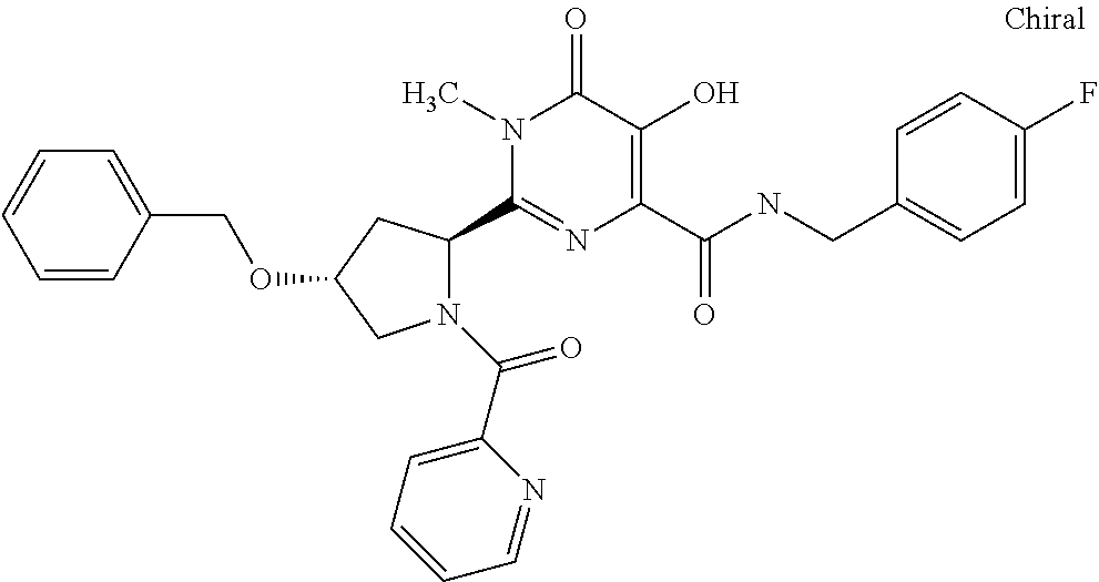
C1(C2N(C(C3=CC=CC=N3)=O)CC(OCC3=CC=CC=C3)C2)=NC(C(NCC2=CC=C(F)C=C2)=O)=C(O)C(=O)N1C
